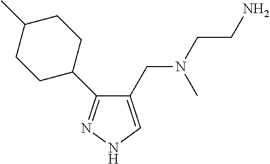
C1(CN(CCN)C)=CNN=C1C1CCC(C)CC1
